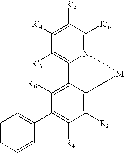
C1([R3])=C2N(=C([R6])C([R5])=C1[R4])[M]C1=C([R3])C([R4])=C(C3=CC=CC=C3)C([R6])=C21
